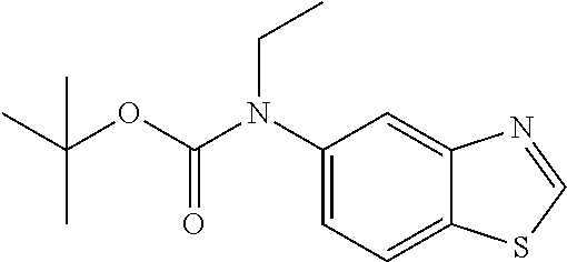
C1(N(C(OC(C)(C)C)=O)CC)=CC=C2C(=C1)N=CS2
